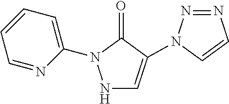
C1=CC=C(N2NC=C(N3N=NC=C3)C2=O)N=C1
